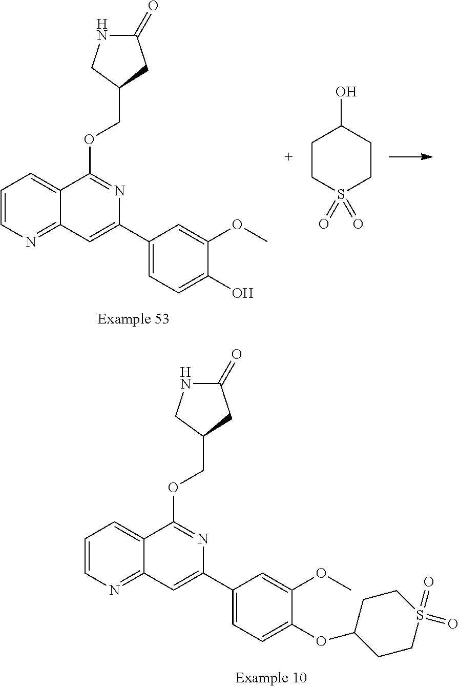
C1=CN=C2C(=C1)C(OCC1CC(=O)NC1)=NC(C1=CC=C(OC3CCS(=O)(=O)CC3)C(OC)=C1)=C2.C1=CN=C2C(=C1)C(OCC1CC(=O)NC1)=NC(C1=CC=C(O)C(OC)=C1)=C2.C1CS(=O)(=O)CCC1O
